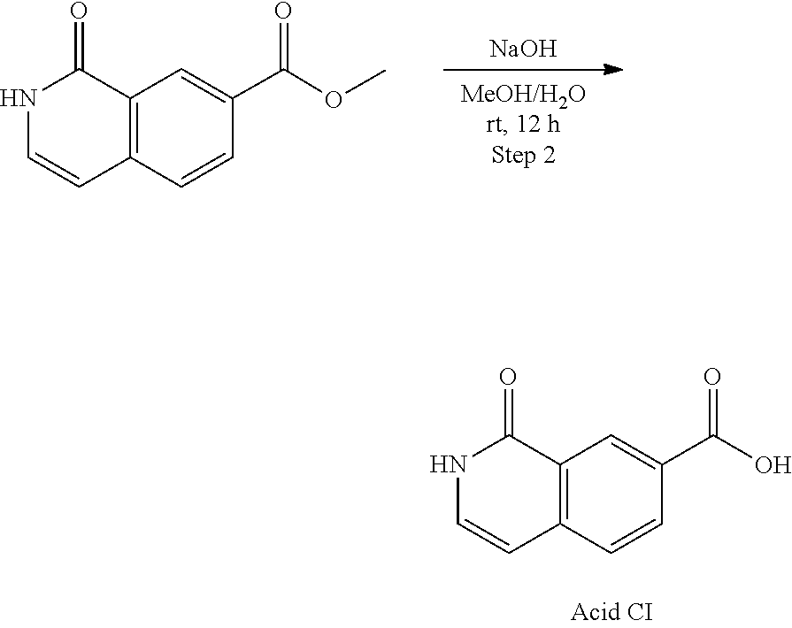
C12=C(C(=O)NC=C1)C=C(C(=O)OC)C=C2.[NaOH].C12=C(C(=O)NC=C1)C=C(C(=O)O)C=C2
